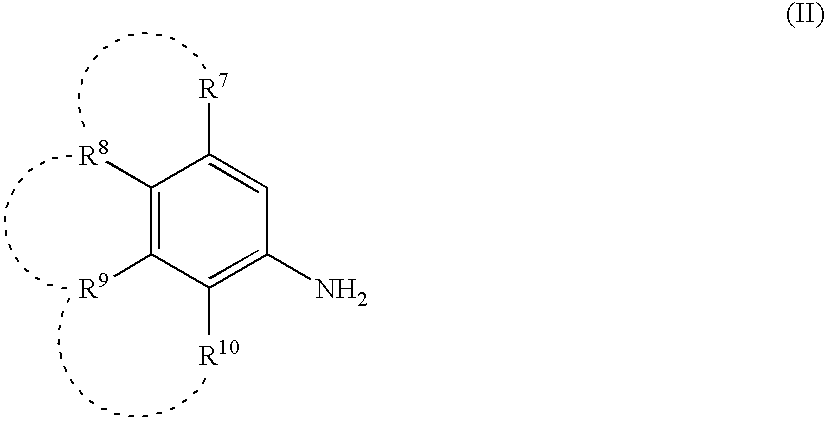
C1([R8])=C([R9])C([R10])=C(N)C=C1[R7]
